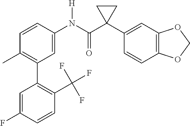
C1=C(N(C(C2(C3=CC4=C(C=C3)OCO4)CC2)=O)[H])C=CC(C)=C1C1=C(C(F)(F)F)C=CC(F)=C1
